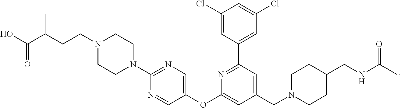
C1(Cl)=CC(C2=NC(OC3=CN=C(N4CCN(CCC(C(O)=O)C)CC4)N=C3)=CC(CN3CCC(CNC(C)=O)CC3)=C2)=CC(Cl)=C1
